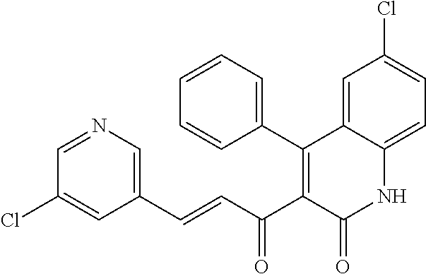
C(=CC(C1=C(C2=CC=CC=C2)C2=CC(Cl)=CC=C2NC1=O)=O)C1=CN=CC(Cl)=C1
